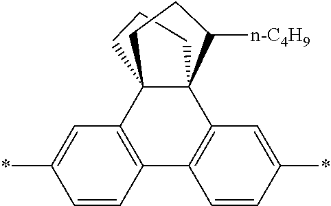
C1CCC23C4=C(C=CC(*)=C4)C4=C(C=C(*)C=C4)C12C([n-C4H9])CC3
